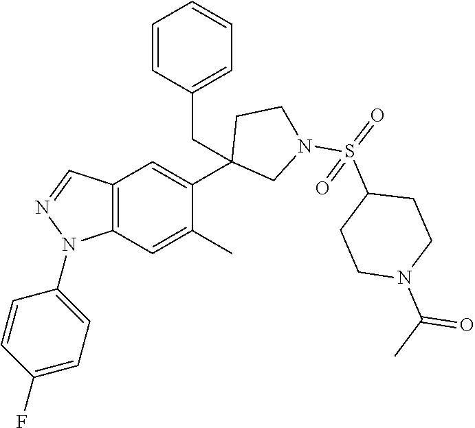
C1(C2=CC3=C(C=C2C)N(C2=CC=C(F)C=C2)N=C3)(CC2=CC=CC=C2)CN(S(=O)(C2CCN(C(C)=O)CC2)=O)CC1
